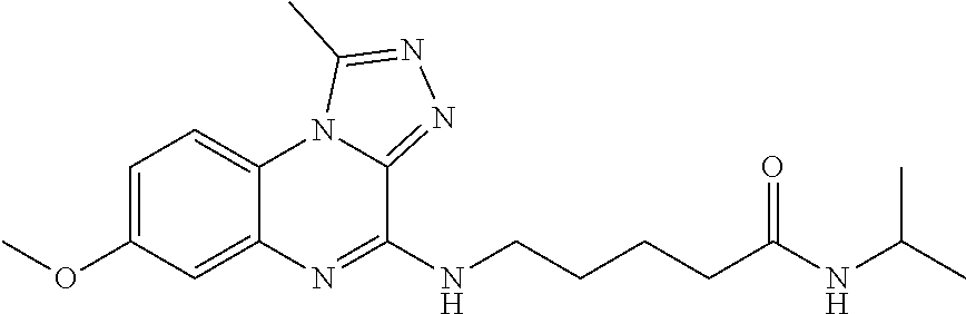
C1=C(OC)C=C2C(=C1)N1C(=NN=C1C)C(NCCCCC(NC(C)C)=O)=N2
